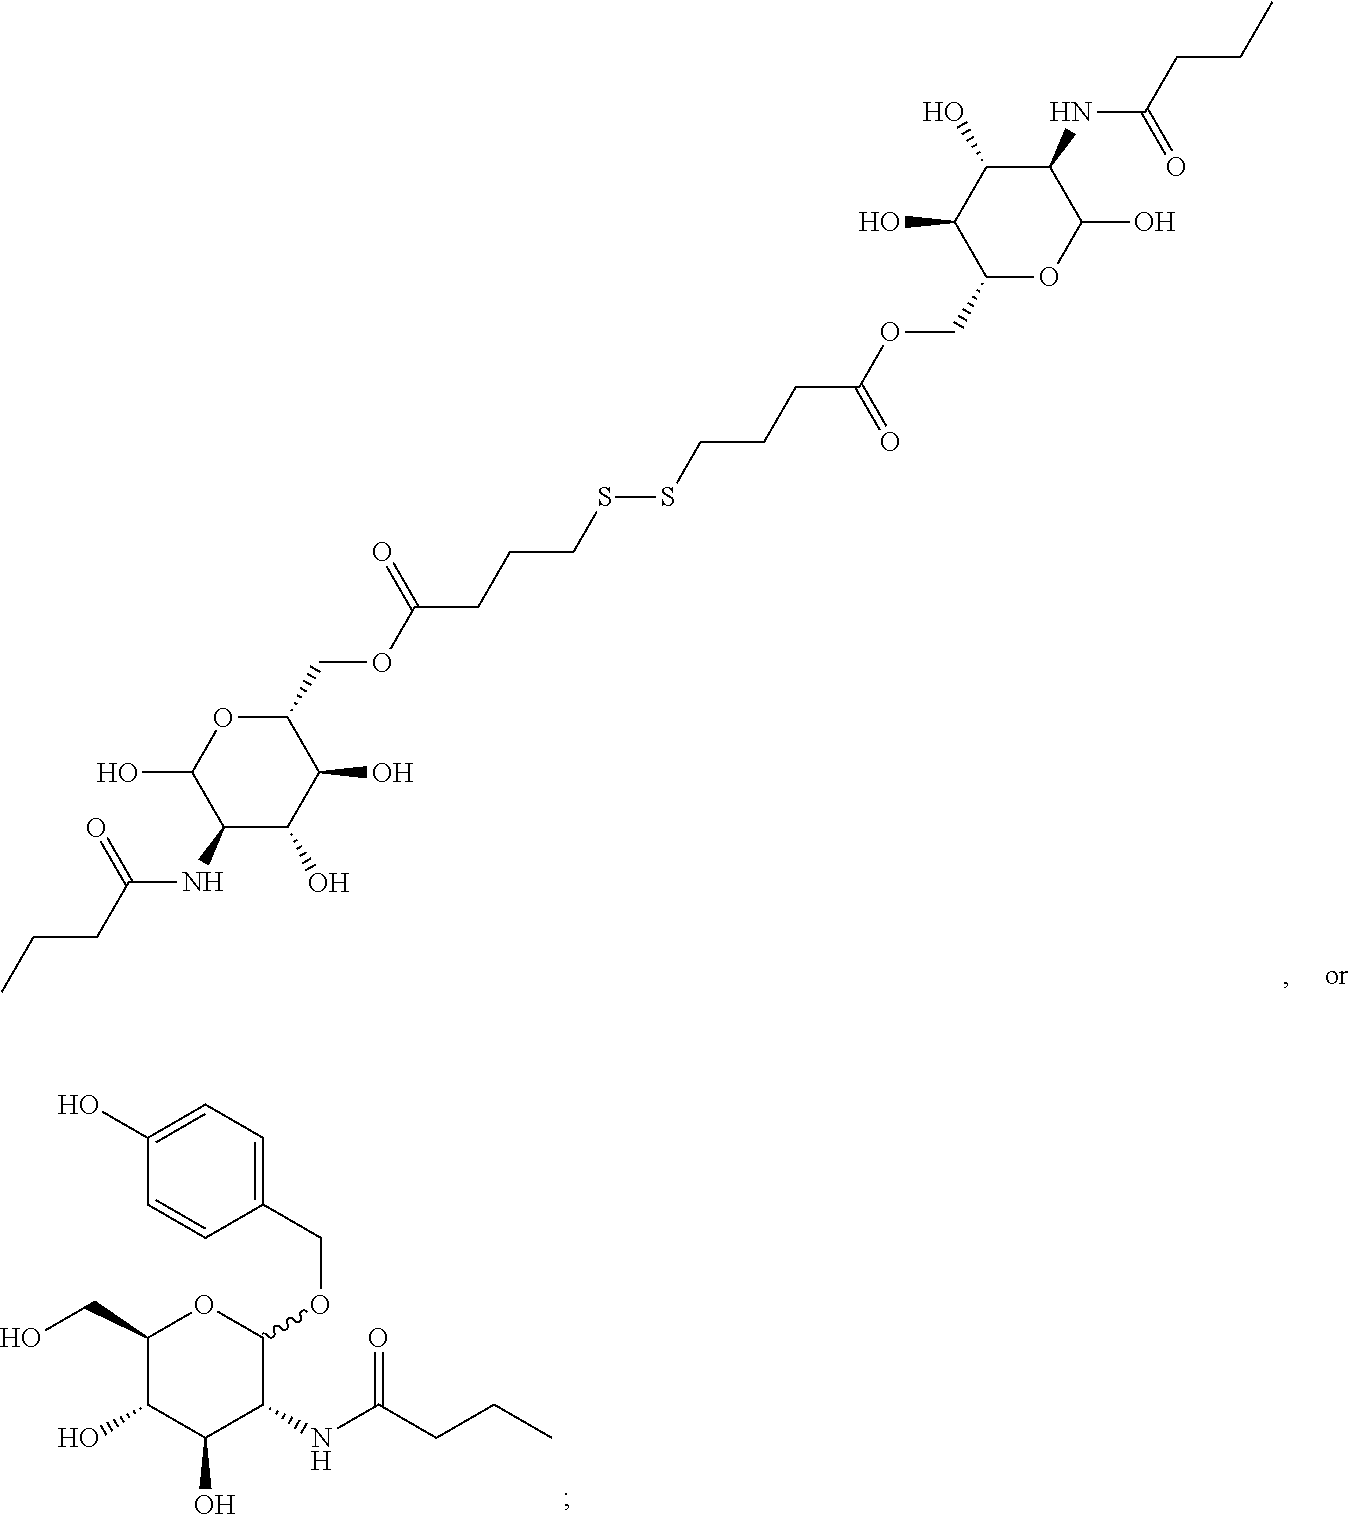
C1(CO)C(O)C(O)C(NC(CCC)=O)C(OCC2=CC=C(O)C=C2)O1.C1(NC(CCC)=O)C(O)C(O)C(COC(CCCSSCCCC(OCC2OC(O)C(NC(CCC)=O)C(O)C2O)=O)=O)OC1O
